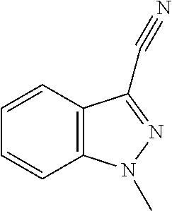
C1=CC2=C(C=C1)N(C)N=C2C#N
